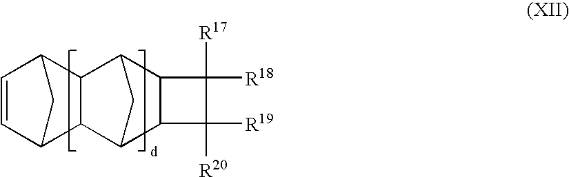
C1=CC2CC1C1C3C4C(C(C21)C3)C([R17])([R18])C4([R20])[R19]
